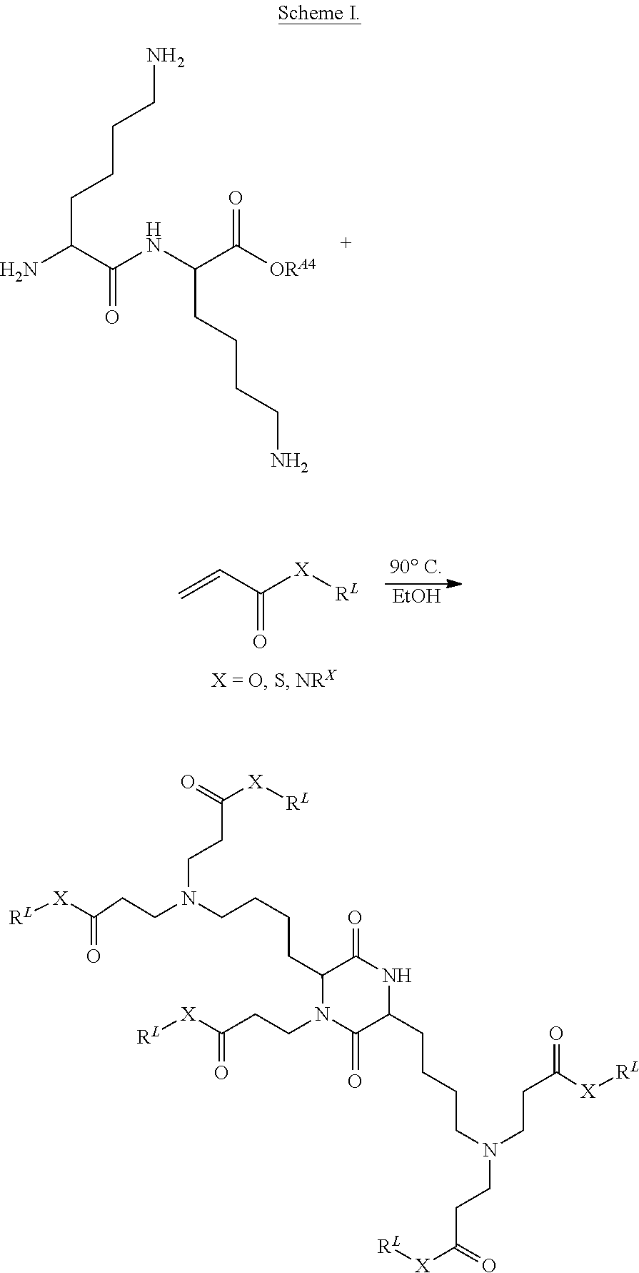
C=CC([X][RL])=O.[EtOH].NC(C(NC(C([ORA4])=O)CCCCN)=O)CCCCN.[RL][X]C(=O)CCN1C(CCCCN(CCC([X][RL])=O)CCC([X][RL])=O)C(=O)NC(CCCCN(CCC([X][RL])=O)CCC([X][RL])=O)C1=O
